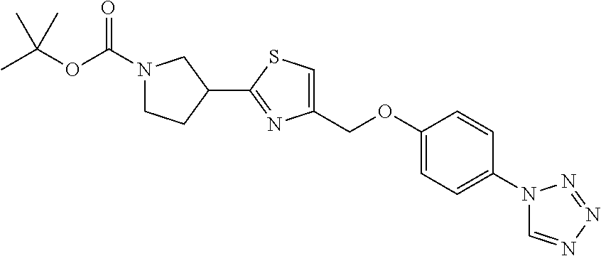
N1(C(OC(C)(C)C)=O)CCC(C2=NC(COC3=CC=C(N4C=NN=N4)C=C3)=CS2)C1
